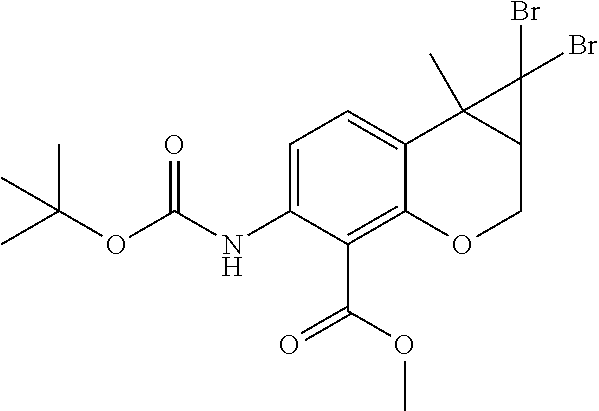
C1(NC(OC(C)(C)C)=O)=CC=C2C(=C1C(=O)OC)OCC1C2(C)C1(Br)Br
